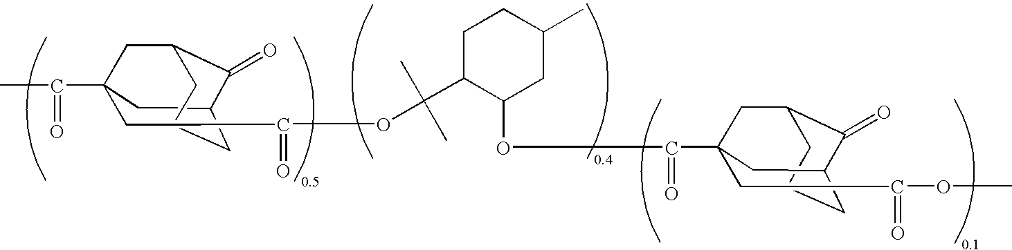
C12CC(C(=O)C)(CC(OC(C3C(OC(=O)C4(CC(=O)OC)CC5C(=O)C(CCC5)C4)CC(C)CC3)(C)C)=O)CC(C1=O)CCC2
